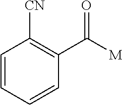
C1=CC=CC(C(=O)[M])=C1[CN]
